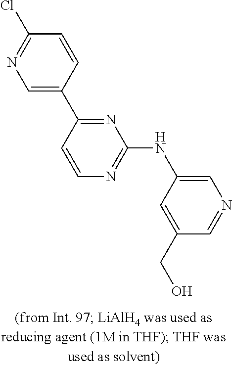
C1=C(C2=NC(NC3=CN=CC(CO)=C3)=NC=C2)C=CC(Cl)=N1
